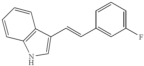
C1=CC=C(F)C=C1C=CC1=CNC2=C1C=CC=C2
